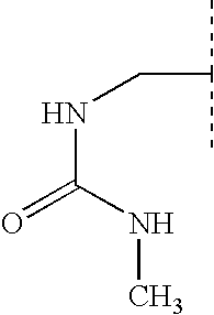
C(NCC(C)C)(=O)NC
